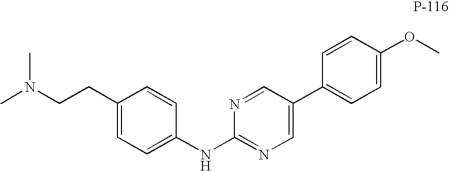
C1(CCN(C)C)=CC=C(NC2=NC=C(C3=CC=C(OC)C=C3)C=N2)C=C1
